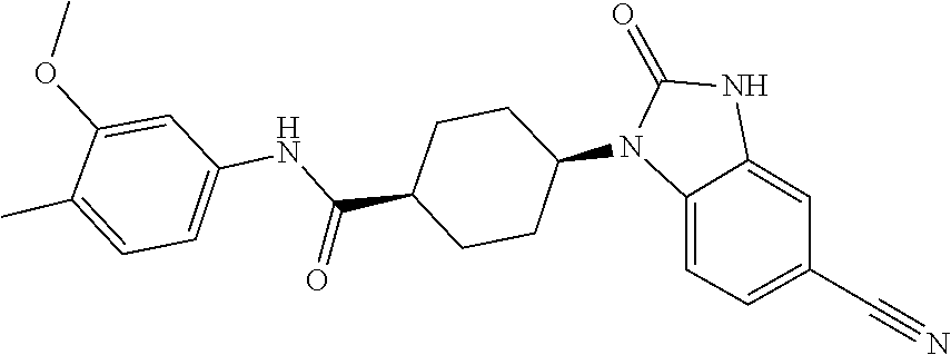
C1(=O)NC2=CC(C#N)=CC=C2N1C1CCC(C(NC2=CC=C(C)C(OC)=C2)=O)CC1
